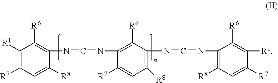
C1([R1])=C([R7])C=C([R8])C(N=C=NC2=C([R6])C(N=C=NC3=C([R8])C=C([R7])C([R1])=C3[R6])=C([R8])C=C2[R7])=C1[R6]
